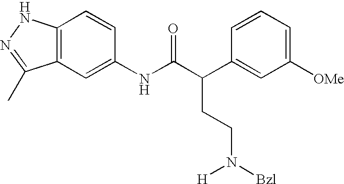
C12=C(C=C(NC(C(C3=CC([OMe])=CC=C3)CCN([Bzl])[H])=O)C=C1)C(C)=NN2
